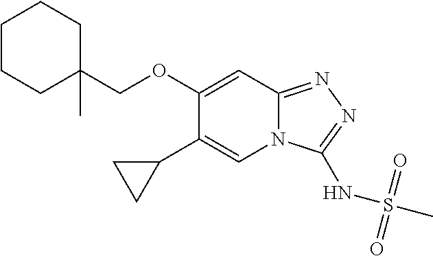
N12C(=NN=C1NS(C)(=O)=O)C=C(OCC1(C)CCCCC1)C(C1CC1)=C2
